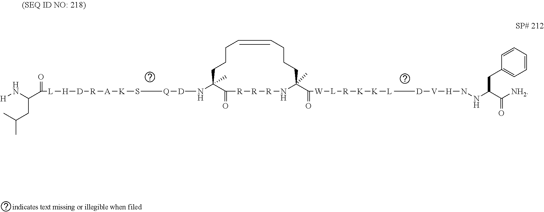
N(C1(C)C(=O)[R][R][R]NC(C(=O)[W][L][R][K][K][L]C[D][V][H]NNC(C([NH2])=O)CC2=CC=CC=C2)(C)CCCC=CCCC1)[D][Q]CS[K][A][R][D][H][L]C(C(CC(C)C)N[H])=O
